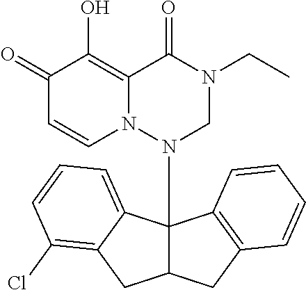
C1(=O)C=CN2C(=C1O)C(=O)N(CC)CN2C12C(CC3=C1C=CC=C3)CC1=C(Cl)C=CC=C21
